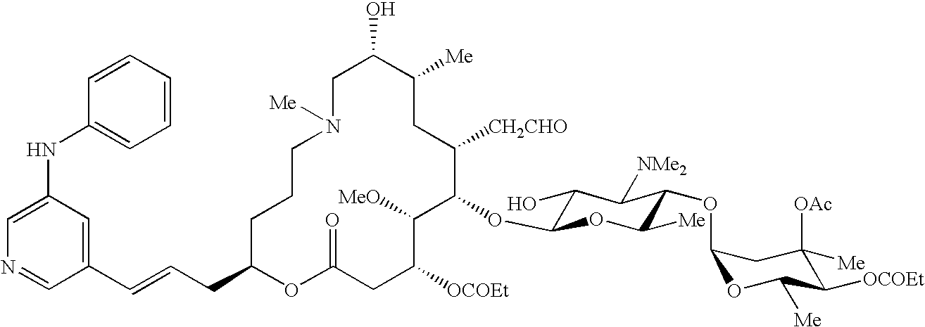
C1C(O)C([Me])CC([CH2CHO])C(OC2C(O)C([NMe2])C(OC3OC([Me])C([OCOEt])C([OAc])([Me])C3)C([Me])O2)C([MeO])C([OCOEt])CC(=O)OC(CC=CC2=CC(NC3=CC=CC=C3)=CN=C2)CCCN1[Me]
